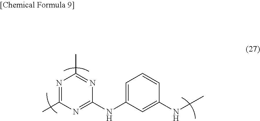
N1=C(C)N=C(NC2=CC=CC(NC)=C2)N=C1C
